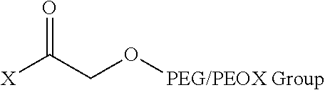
[X]C(CO[PEG/PEOX Group])=O
